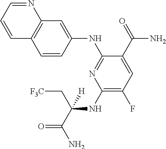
C1(NC(C[F3C])(C(=O)N)[H])=C(F)C=C(C(=O)N)C(NC2=CC3=C(C=C2)C=CC=N3)=N1
